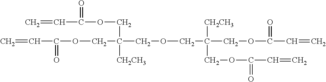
C=CC(OCC(COCC(COC(C=C)=O)([CH2CH3])COC(C=C)=O)([CH2CH3])COC(C=C)=O)=O
